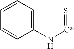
C1=CC=C(N[C*]=S)C=C1
